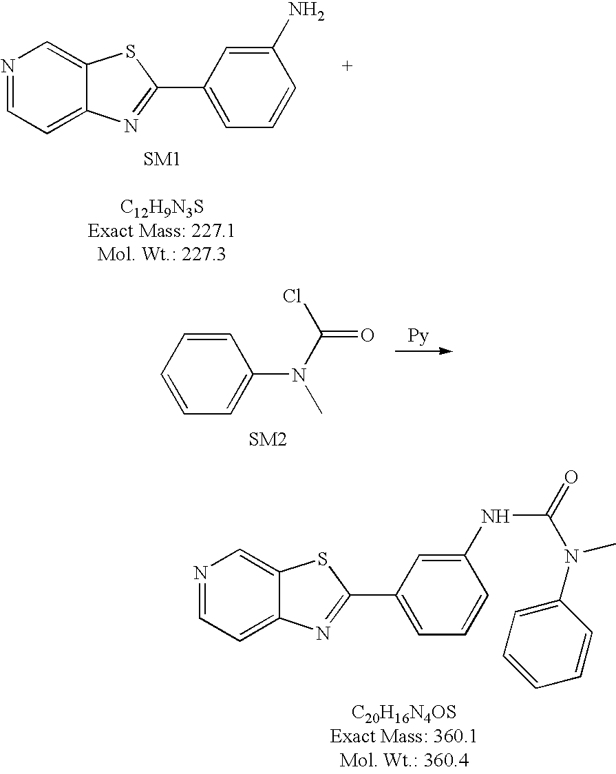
N1=CC=C2C(=C1)SC(C1=CC=CC(N)=C1)=N2.C1=CC=CC=C1N(C)C(=O)Cl.N1=CC=C2C(=C1)SC(C1=CC=CC(NC(=O)N(C3=CC=CC=C3)C)=C1)=N2
